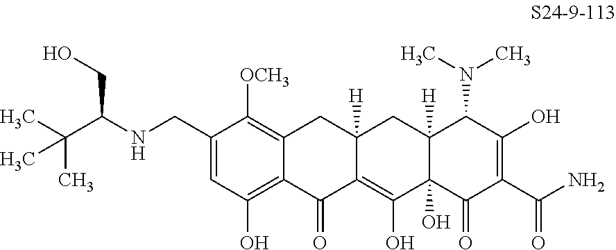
C1(CNC(CO)C(C)(C)C)=CC(O)=C2C(=C1[OCH3])CC1([H])C(=C(O)C3(O)C([H])(C1)C(N(C)C)C(O)=C(C(N)=O)C3=O)C2=O
